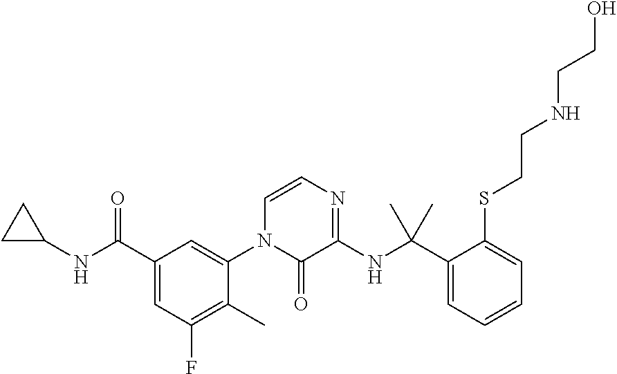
C1=C(C(NC2CC2)=O)C=C(N2C=CN=C(NC(C3=CC=CC=C3SCCNCCO)(C)C)C2=O)C(C)=C1F
